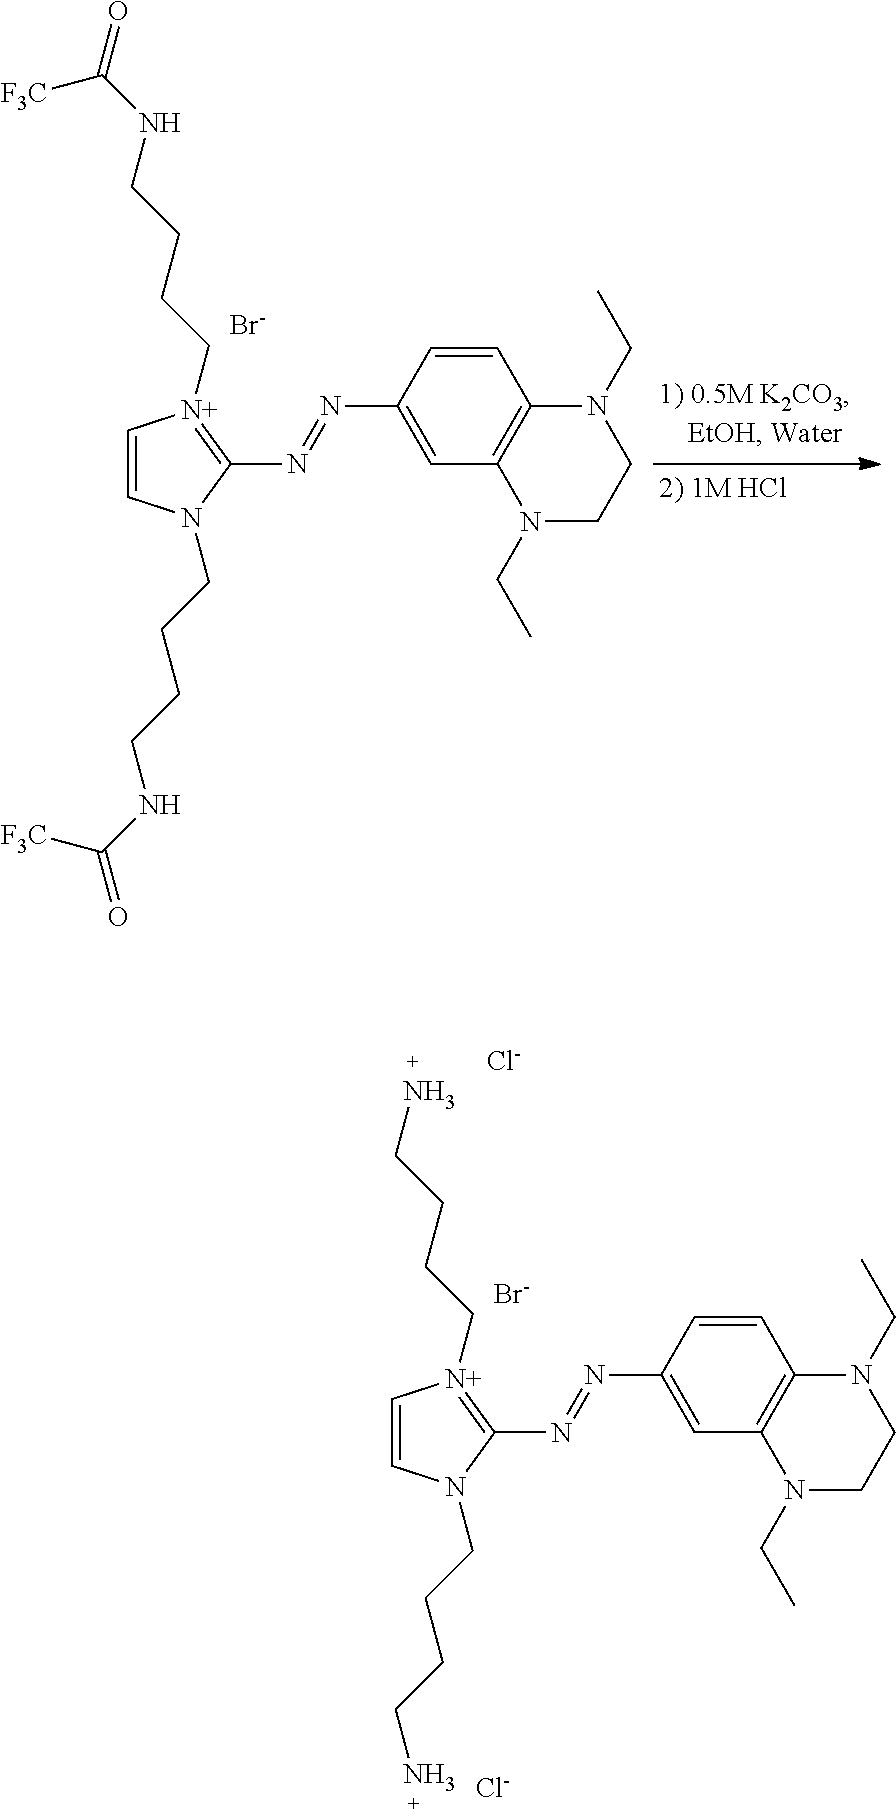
C1=CC(N=NC2=[N+](CCCCN)C=CN2CCCCN)=CC2=C1N(CC)CCN2CC.[Br-].[Cl-].[Cl-].C1=CC(N=NC2=[N+](CCCCNC(=O)[F3C])C=CN2CCCCNC(=O)[F3C])=CC2=C1N(CC)CCN2CC.[Br-]
